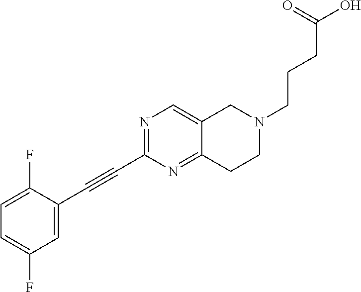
C1=C(F)C(C#CC2=NC=C3C(=N2)CCN(CCCC(O)=O)C3)=CC(F)=C1
